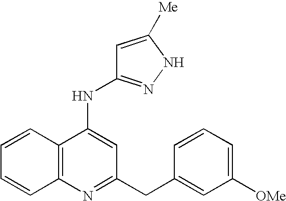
N(C1=CC(CC2=CC([OMe])=CC=C2)=NC2=C1C=CC=C2)C1=NNC([Me])=C1
